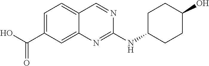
C1=C(C(O)=O)C=C2C(=C1)C=NC(NC1CCC(O)CC1)=N2
